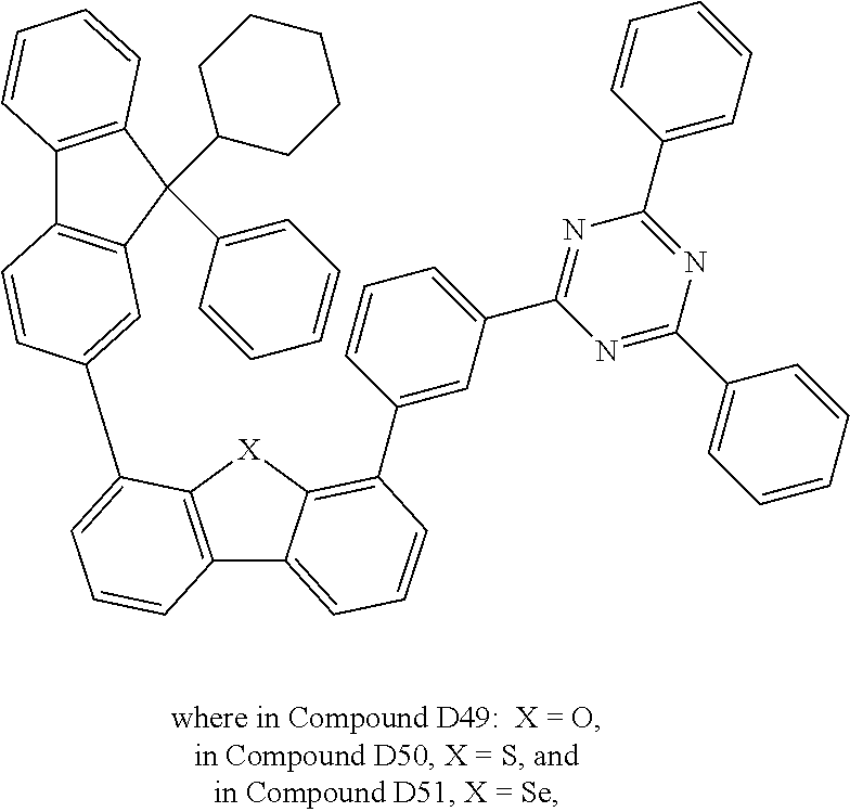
C12=C([X]C3=C(C4=CC(C5=NC(C6=CC=CC=C6)=NC(C6=CC=CC=C6)=N5)=CC=C4)C=CC=C13)C(C1=CC3=C(C4=C(C=CC=C4)C3(C3CCCCC3)C3=CC=CC=C3)C=C1)=CC=C2
